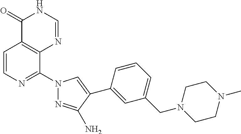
C1=CN=C(N2N=C(N)C(C3=CC(CN4CCN(C)CC4)=CC=C3)=C2)C2=C1C(=O)NC=N2
